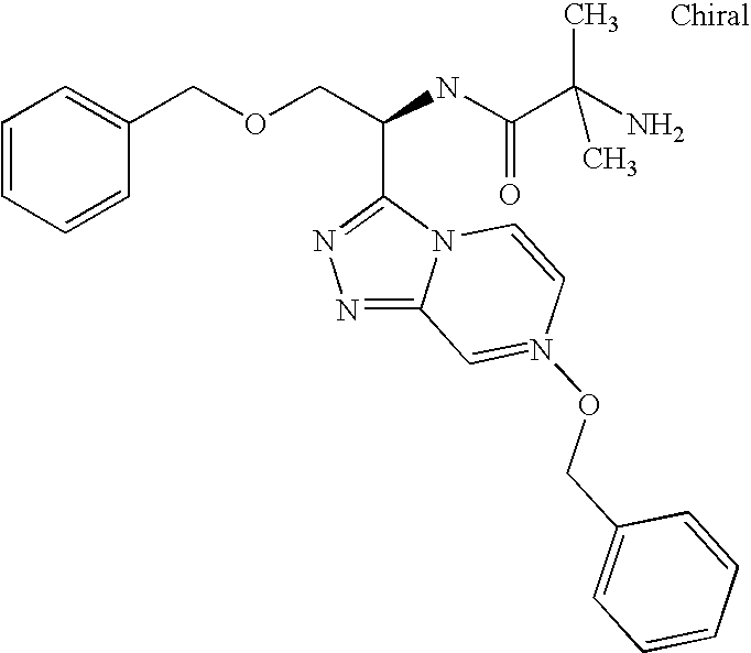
C1=CC=CC(COCC(NC(C(N)(C)C)=O)C2=NN=C3N2C=CN(OCC2=CC=CC=C2)=C3)=C1
